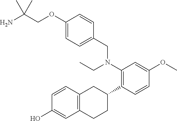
C1(OCC(N)(C)C)=CC=C(CN(C2=C(C3CC4=C(CC3)C=C(O)C=C4)C=CC(OC)=C2)CC)C=C1
